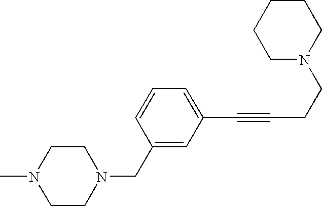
C1CN(CC2=CC(C#CCCN3CCCCC3)=CC=C2)CCN1C
